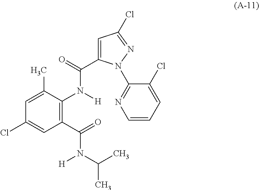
C1(C(=O)N(C(C)C)[H])=C(N(C(=O)C2=CC(Cl)=NN2C2=NC=CC=C2Cl)[H])C(C)=CC(Cl)=C1
